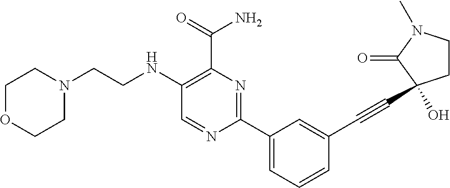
C1(NCCN2CCOCC2)=C(C(=O)N)N=C(C2=CC=CC(C#CC3(O)CCN(C)C3=O)=C2)N=C1
